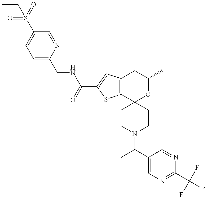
CCS(=O)(=O)C1=CC=C(CNC(=O)C2=CC3=C(S2)C2(OC(C)C3)CCN(C(C3=CN=C(C(F)(F)F)N=C3C)C)CC2)N=C1
